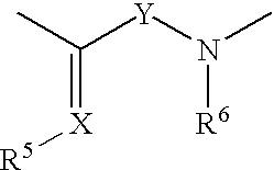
C(=[X][R5])([Y]N([R6])C)C
